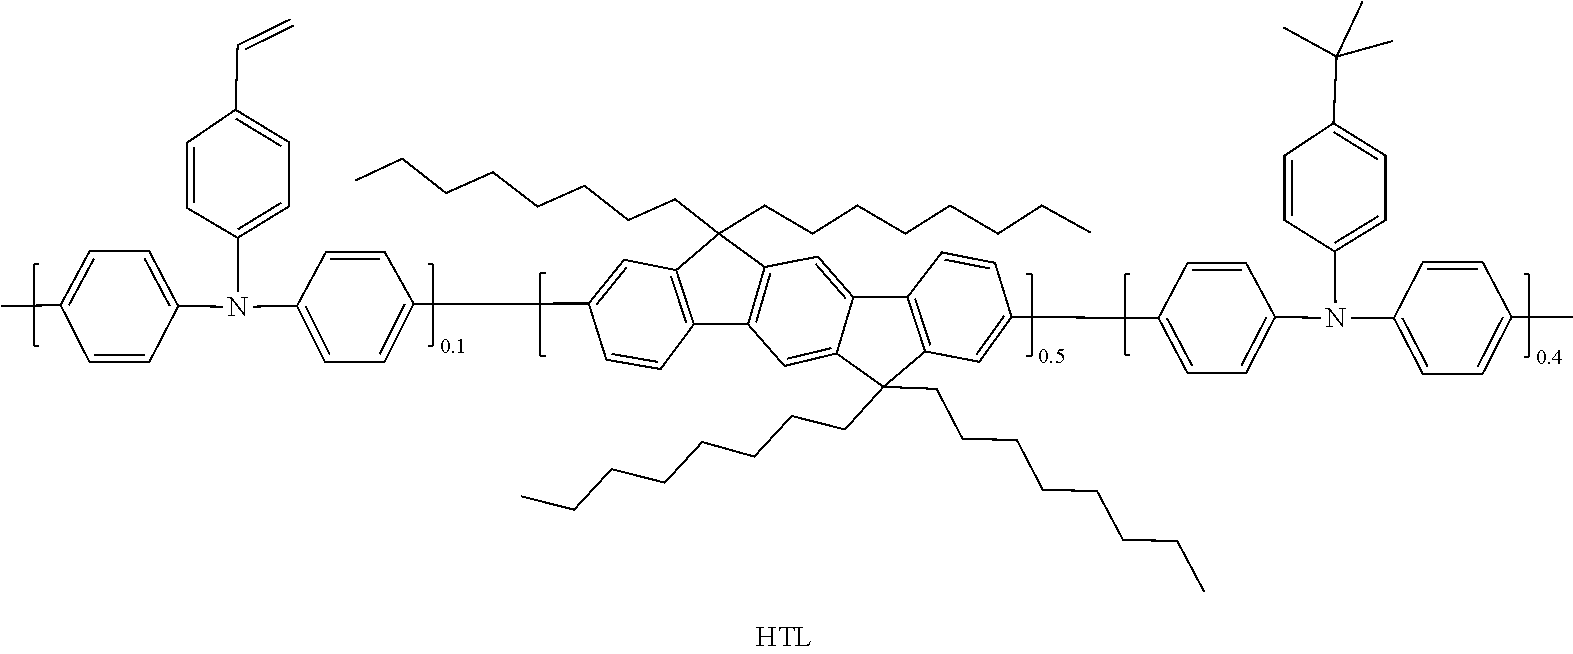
C1(C)=CC=C(N(C2=CC=C(C=C)C=C2)C2=CC=C(C3=CC4=C(C5=C(C4(CCCCCCCC)CCCCCCCC)C=C4C(=C5)C(CCCCCCCC)(CCCCCCCC)C5=C4C=CC(C4=CC=C(N(C6=CC=C(C)C=C6)C6=CC=C(C(C)(C)C)C=C6)C=C4)=C5)C=C3)C=C2)C=C1
